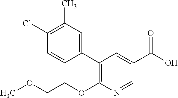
C1(C2=C(OCCOC)N=CC(C(O)=O)=C2)=CC(C)=C(Cl)C=C1
